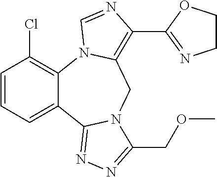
C1=CC=C2C(=C1Cl)N1C(=C(C3=NCCO3)N=C1)CN1C2=NN=C1COC
